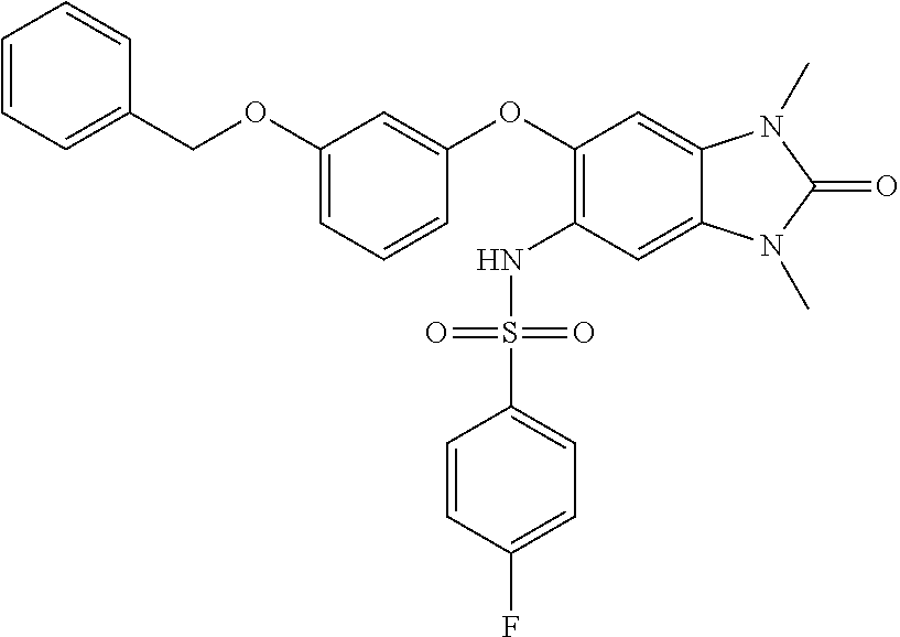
C1=CC=C(COC2=CC=CC(OC3=C(NS(C4=CC=C(F)C=C4)(=O)=O)C=C4C(=C3)N(C)C(=O)N4C)=C2)C=C1
